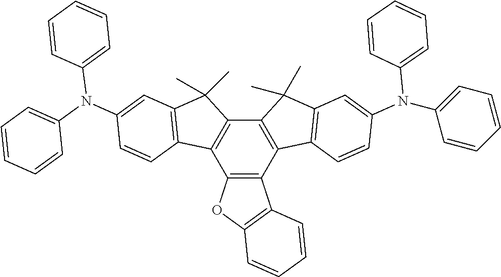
C12=C(C3=C(C4=C1C1=C(C4(C)C)C=C(N(C4=CC=CC=C4)C4=CC=CC=C4)C=C1)C(C)(C)C1=C3C=CC(N(C3=CC=CC=C3)C3=CC=CC=C3)=C1)C1=C(O2)C=CC=C1
